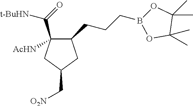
C1(CCCB2OC(C)(C)C(C)(C)O2)C([AcHN])(C(=O)[t-BuHN])CC(C[O2N])C1
